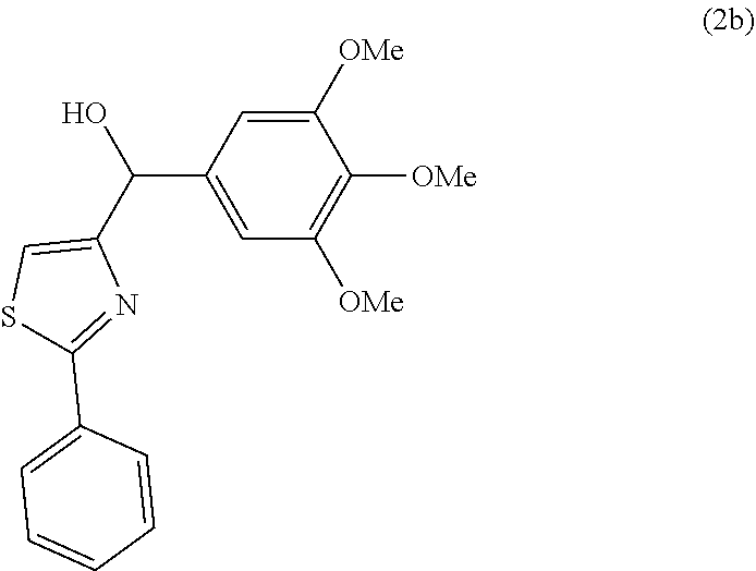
C(C1=CC([OMe])=C([OMe])C([OMe])=C1)(C1=CSC(C2=CC=CC=C2)=N1)O
